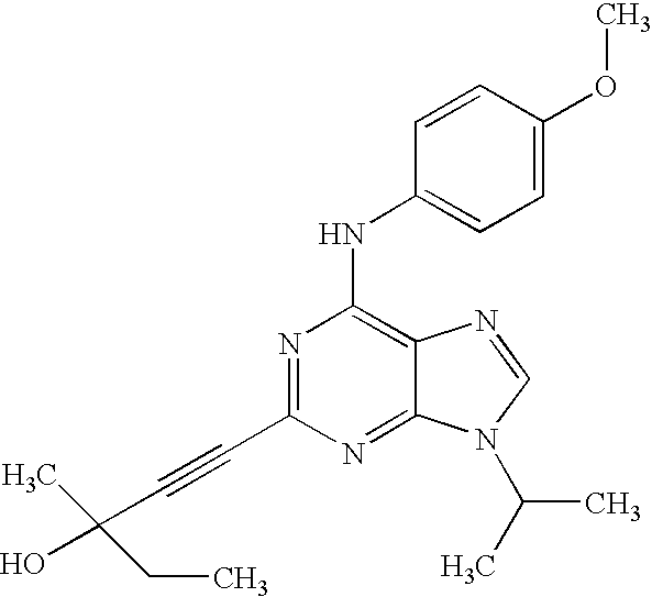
N1=C(C#CC(C)(O)CC)N=C2C(=C1NC1=CC=C(OC)C=C1)N=CN2C(C)C
